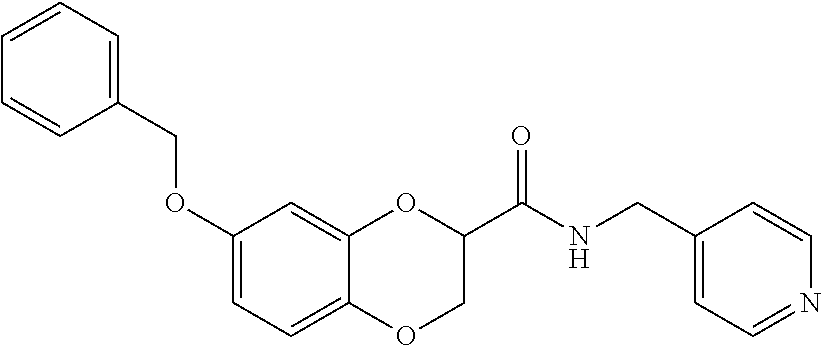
C1(OCC2=CC=CC=C2)=CC=C2C(=C1)OC(C(NCC1=CC=NC=C1)=O)CO2
